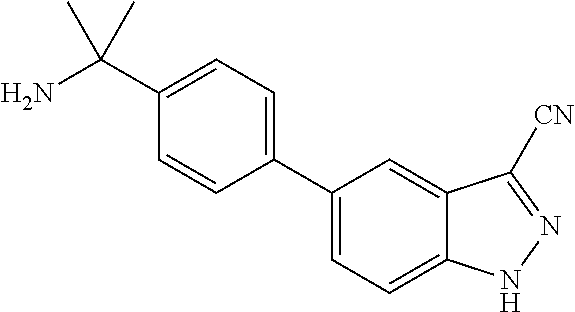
C1=C(C(N)(C)C)C=CC(C2=CC=C3C(=C2)C([CN])=NN3)=C1
